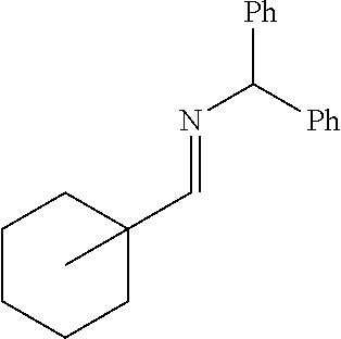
N(C([Ph])[Ph])=CC1(C)CCCCC1
